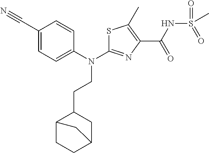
S1C(N(C2=CC=C(C#N)C=C2)CCC2C3CCC(C2)C3)=NC(C(NS(C)(=O)=O)=O)=C1C
